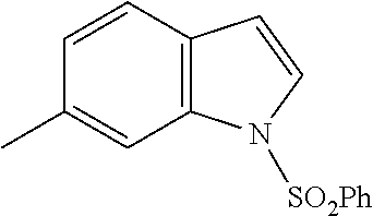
C1=CC2=C(C=C1C)N([SO2Ph])C=C2
